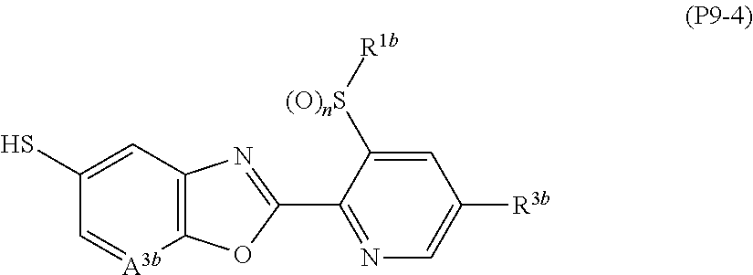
C1(S)=CC2=C([A3b]=C1)OC(C1=NC=C([R3b])C=C1[(O)nS][R1b])=N2
